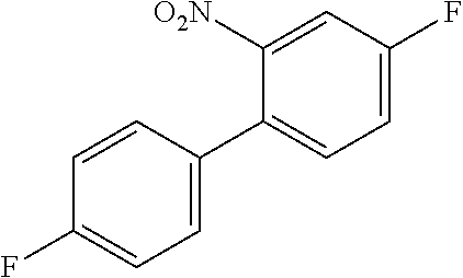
C1=C(C2=CC=C(F)C=C2[O2N])C=CC(F)=C1
